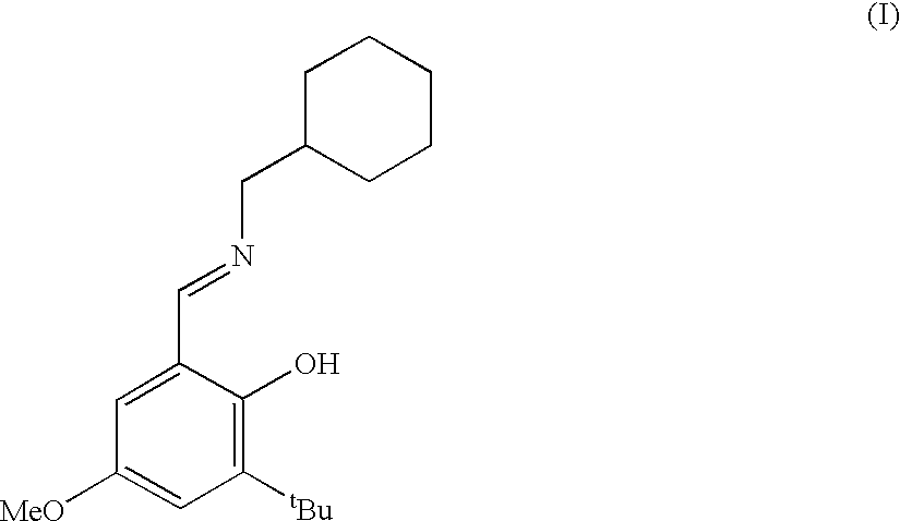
C1([tBu])=C(O)C(C=NCC2CCCCC2)=CC([MeO])=C1
